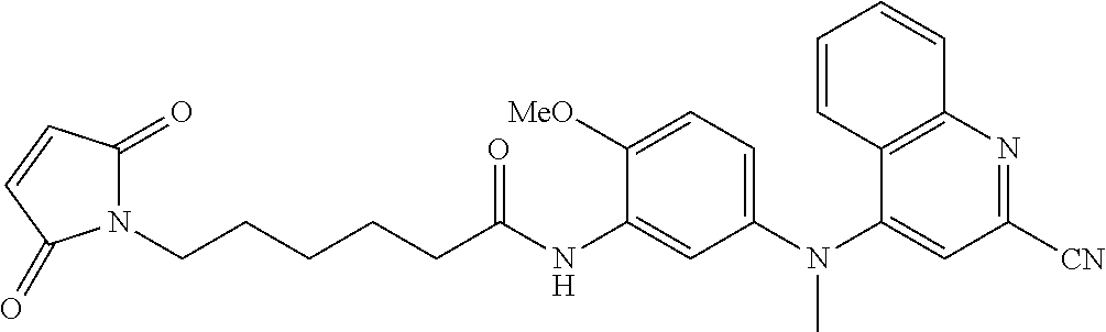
N1(CCCCCC(NC2=CC(N(C3=CC([CN])=NC4=C3C=CC=C4)C)=CC=C2[MeO])=O)C(=O)C=CC1=O
